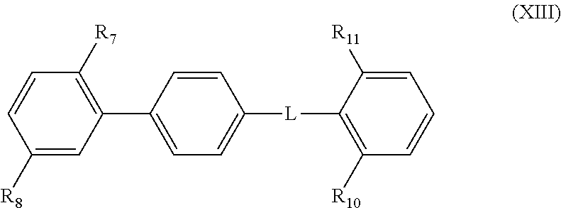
C1([R7])=C(C2=CC=C([L]C3=C([R10])C=CC=C3[R11])C=C2)C=C([R8])C=C1
